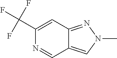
C12=CN(C)N=C1C=C(C(F)(F)F)N=C2
